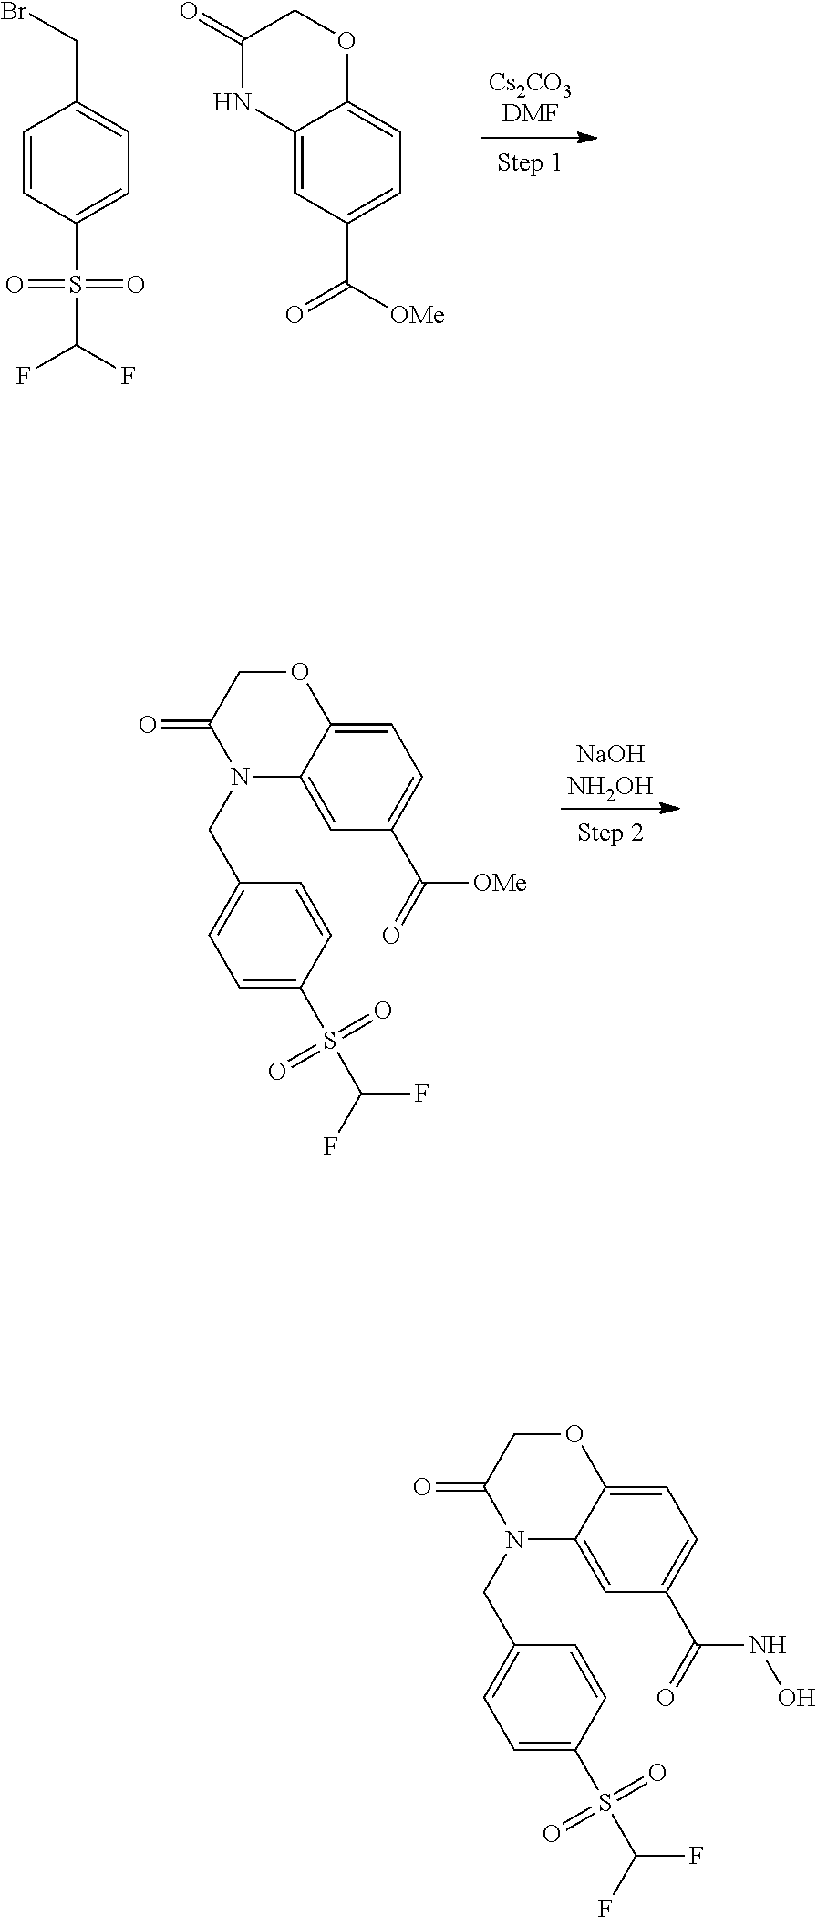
N1(CC2=CC=C(S(C(F)F)(=O)=O)C=C2)C2=CC(C(=O)[OMe])=CC=C2OCC1=O.C1(=O)NC2=CC(C([OMe])=O)=CC=C2OC1.C1=CC(S(=O)(=O)C(F)F)=CC=C1CBr.N1(CC2=CC=C(S(C(F)F)(=O)=O)C=C2)C2=CC(C(=O)NO)=CC=C2OCC1=O
